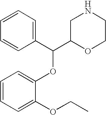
C1=CC(C(C2OCCNC2)OC2=CC=CC=C2OCC)=CC=C1
